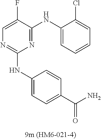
C1=C(F)C(NC2=CC=CC=C2Cl)=NC(NC2=CC=C(C(N)=O)C=C2)=N1
